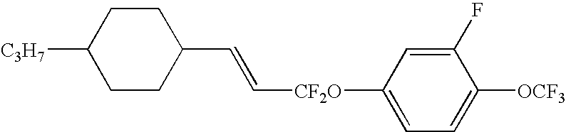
C([CF2O]C1=CC=C([OCF3])C(F)=C1)=CC1CCC([C3H7])CC1
